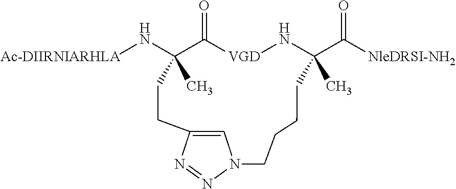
[Ac-DIIRNIARHLA]NC1(C)C(=O)[VGD]NC(C([NleDRSI-NH2])=O)(C)CCCCN2C=C(N=N2)CC1
